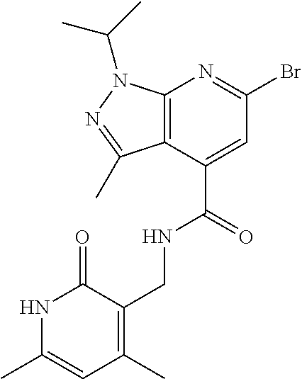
N1C(C)=CC(C)=C(CNC(C2=CC(Br)=NC3=C2C(C)=NN3C(C)C)=O)C1=O
